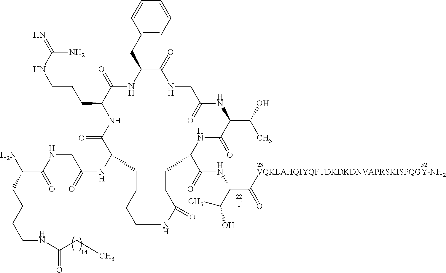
[T].C(C1C(=O)NC(CC2=CC=CC=C2)C(=O)NCC(=O)NC(C(O)C)C(=O)NC(C(=O)NC(C([VQKLAHQIYQFTDKDKDNVAPRSKISPQGY-NH2])=O)C(C)O)CCC(=O)NCCCCC(NC(=O)CNC(C(CCCCNC(CC)=O)N)=O)C(=O)N1)CCNC(=N)N
